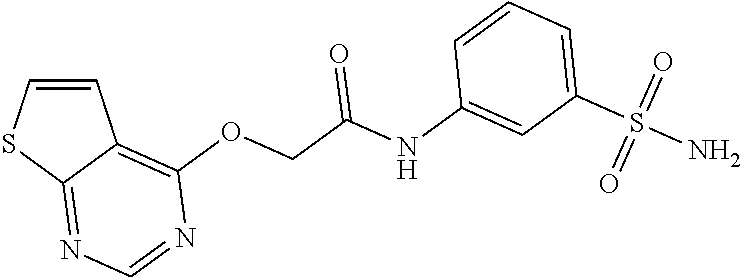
C1=CSC2=NC=NC(OCC(=O)NC3=CC(S(N)(=O)=O)=CC=C3)=C12
